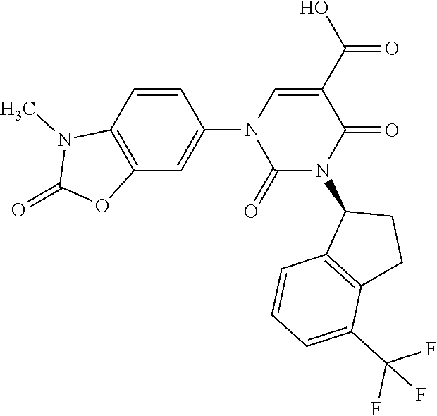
C1=CC2=C(C=C1N1C(=O)N(C3C4=C(CC3)C(C(F)(F)F)=CC=C4)C(=O)C(C(O)=O)=C1)OC(=O)N2C
